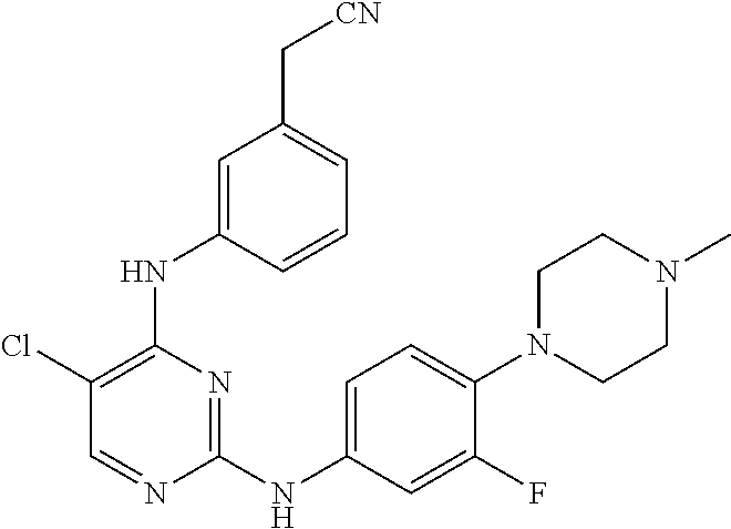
C1(NC2=CC=C(N3CCN(C)CC3)C(F)=C2)=NC(NC2=CC(C[CN])=CC=C2)=C(Cl)C=N1
